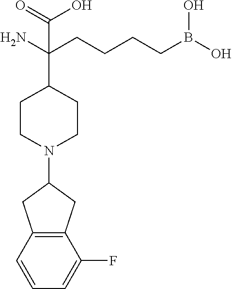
C1(N2CCC(C(CCCCB(O)O)(N)C(=O)O)CC2)CC2=C(C1)C(F)=CC=C2
